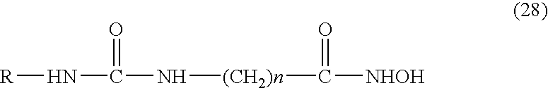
[R]NC(N[(CH2)n]C([NHOH])=O)=O
